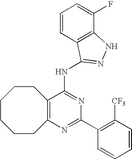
C12=C(N=C(C3=C([CF3])C=CC=C3)N=C1NC1=NNC3=C1C=CC=C3F)CCCCCC2
